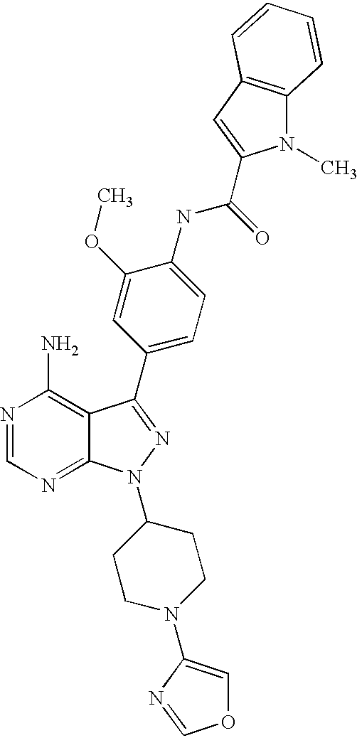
N1=CN=C2C(=C1N)C(C1=CC=C(NC(=O)C3=CC4=C(N3C)C=CC=C4)C(OC)=C1)=NN2C1CCN(C2=COC=N2)CC1
